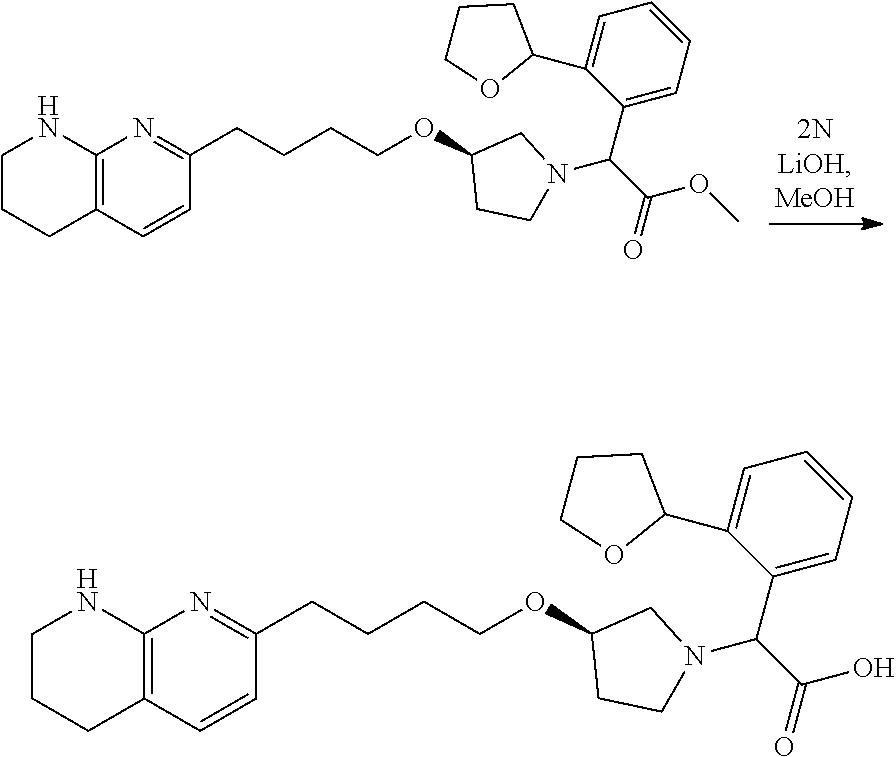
C12=C(C=CC(CCCCOC3CCN(C(C4=CC=CC=C4C4CCCO4)C(OC)=O)C3)=N1)CCCN2.C12=C(C=CC(CCCCOC3CCN(C(C4=CC=CC=C4C4CCCO4)C(O)=O)C3)=N1)CCCN2
